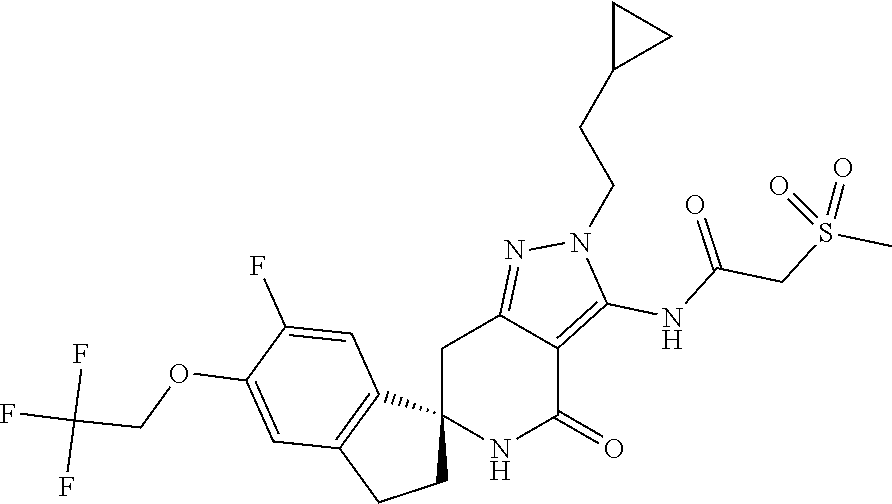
C12(NC(=O)C3=C(NC(CS(C)(=O)=O)=O)N(CCC4CC4)N=C3C1)CCC1=C2C=C(F)C(OCC(F)(F)F)=C1
